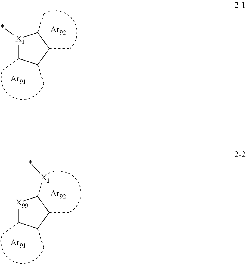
[X1]1(*)C(C)C(C)C(C)C1C.[Ar91].[Ar92].[X99]1C(C)C(C)C(C)C1[X1]*.[Ar91].[Ar92]
